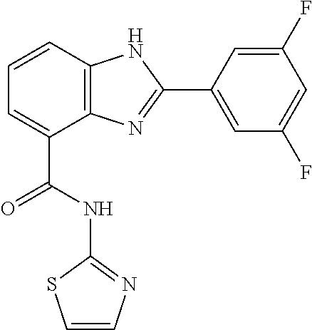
C1=CC2=C(C(C(NC3=NC=CS3)=O)=C1)N=C(C1=CC(F)=CC(F)=C1)N2
